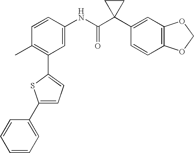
C1=CC(C)=C(C2=CC=C(C3=CC=CC=C3)S2)C=C1NC(C1(C2=CC3=C(C=C2)OCO3)CC1)=O
